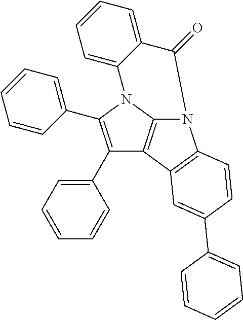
C1(C2=C(C3=CC=CC=C3)N3C4=C2C2=C(N4C(=O)C4=CC=CC=C34)C=CC(C3=CC=CC=C3)=C2)=CC=CC=C1
